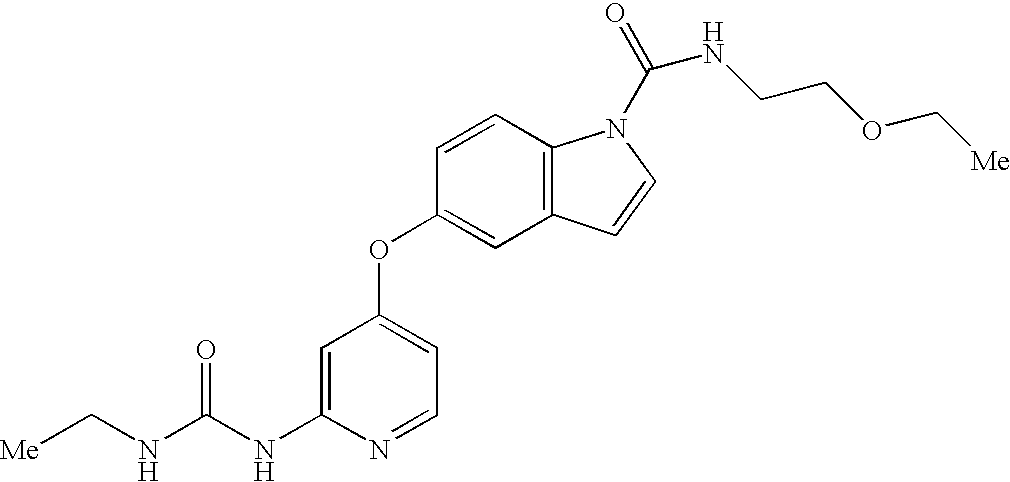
N(C(NC1=CC(OC2=CC3=C(C=C2)N(C(=O)NCCOC[Me])C=C3)=CC=N1)=O)C[Me]
